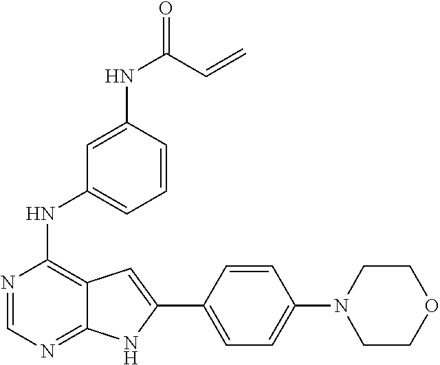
N1=CN=C2C(=C1NC1=CC=CC(NC(=O)C=C)=C1)C=C(C1=CC=C(N3CCOCC3)C=C1)N2
